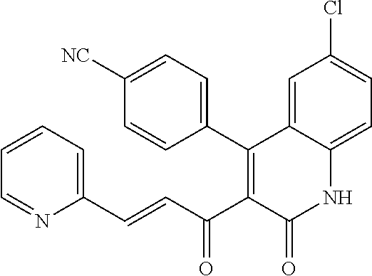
C1(C2=C(C(C=CC3=CC=CC=N3)=O)C(=O)NC3=CC=C(Cl)C=C23)=CC=C([NC])C=C1
